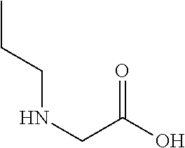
N(CC(O)=O)CCC
